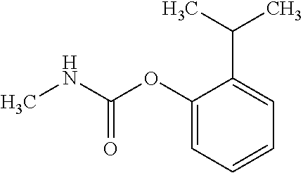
C1(OC(NC)=O)=CC=CC=C1C(C)C
